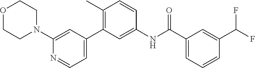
O1CCN(C2=CC(C3=C(C)C=CC(NC(C4=CC=CC(C(F)F)=C4)=O)=C3)=CC=N2)CC1
